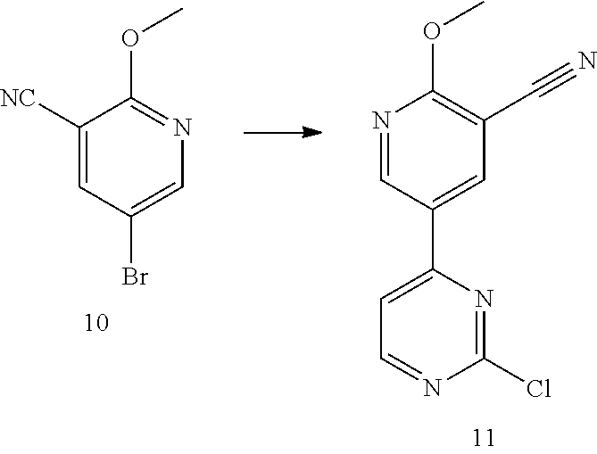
O(C1=C(C#N)C=C(C2=CC=NC(Cl)=N2)C=N1)C.O(C1=NC=C(Br)C=C1[NC])C
